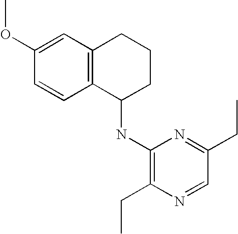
C1(OC)=CC2=C(C=C1)C(NC1=C(CC)N=CC(CC)=N1)CCC2
